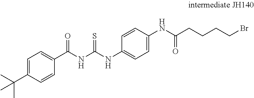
C1=C(C(C)(C)C)C=CC(C(NC(NC2=CC=C(NC(CCCCBr)=O)C=C2)=S)=O)=C1
